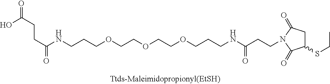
N(CCCOCCOCCOCCCNC(CCC(O)=O)=O)C(=O)CCN1C(=O)CC(SCC)C1=O
